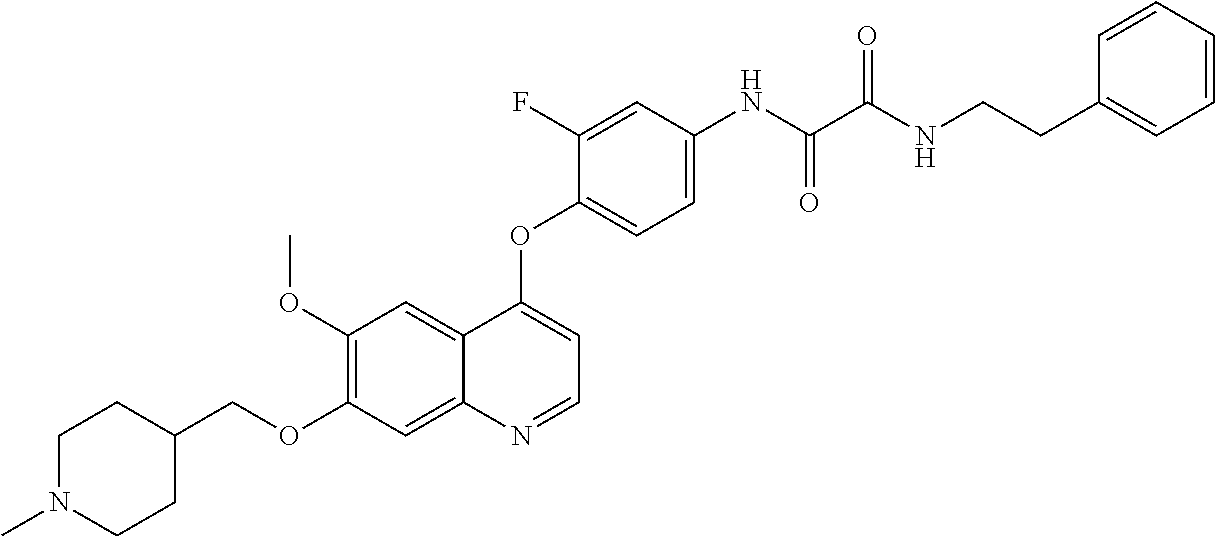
C1(OCC2CCN(C)CC2)=C(OC)C=C2C(=C1)N=CC=C2OC1=CC=C(NC(C(NCCC2=CC=CC=C2)=O)=O)C=C1F
